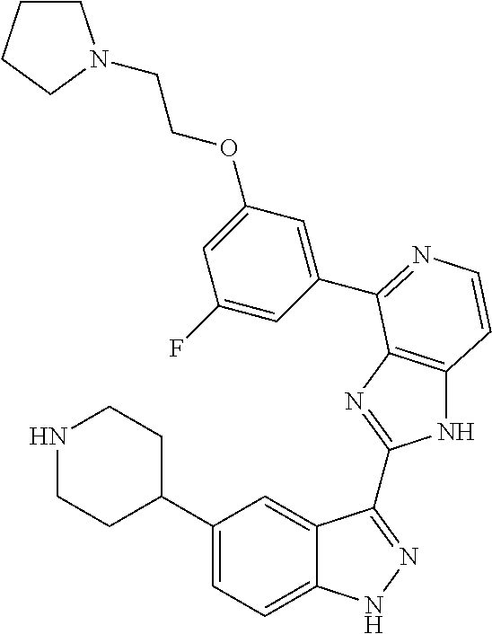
C1(C2CCNCC2)=CC=C2C(=C1)C(C1=NC3=C(N1)C=CN=C3C1=CC(OCCN3CCCC3)=CC(F)=C1)=NN2
